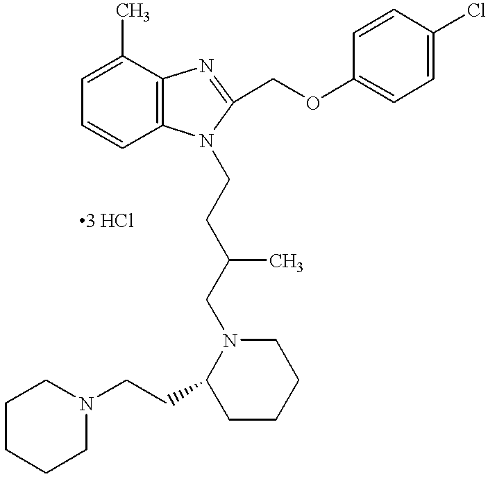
C1=C(C)C2=C(C=C1)N(CCC(CN1C(CCN3CCCCC3)CCCC1)C)C(COC1=CC=C(Cl)C=C1)=N2
